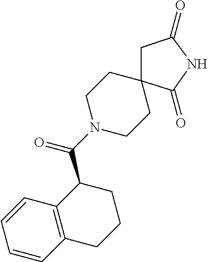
C1(=O)CC2(C(=O)N1)CCN(C(C1C3=C(CCC1)C=CC=C3)=O)CC2
